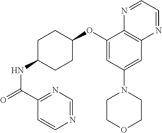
C1(OC2CCC(NC(=O)C3=NC=NC=C3)CC2)=CC(N2CCOCC2)=CC2=C1N=CC=N2
